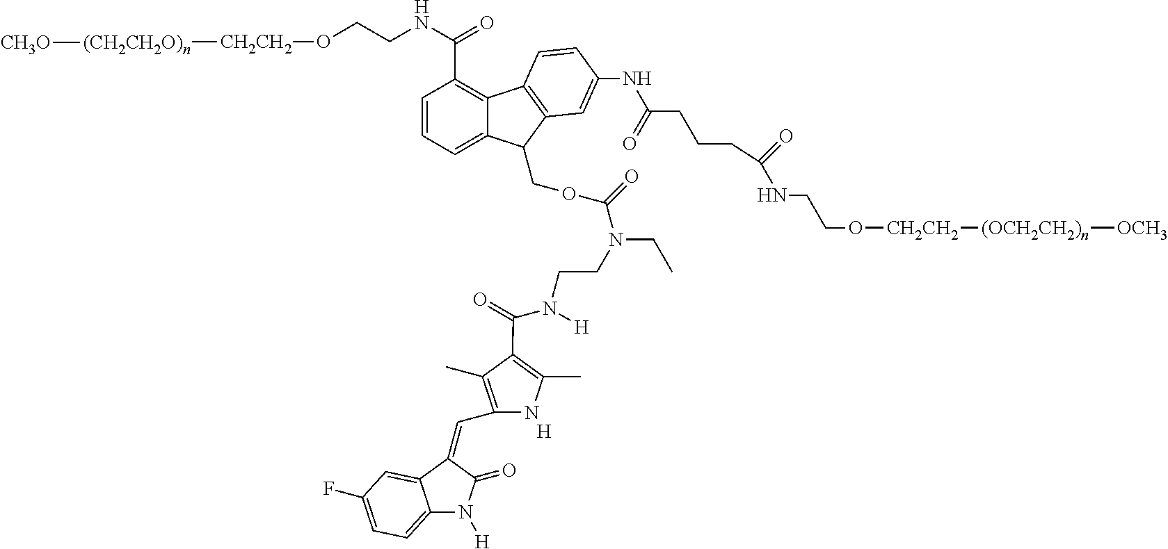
C1=CC=C2C(=C1C(NCCO[CH2CH2][(CH2CH2O)n][CH3O])=O)C1=C(C2COC(N(CC)CCN(C(C2=C(C)NC(C=C3C(=O)N([H])C4=CC=C(F)C=C43)=C2C)=O)[H])=O)C=C(NC(CCCC(NCCO[CH2CH2][(OCH2CH2)n][OCH3])=O)=O)C=C1.[H]
